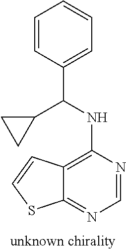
C12=C(NC(C3=CC=CC=C3)C3CC3)N=CN=C1SC=C2
